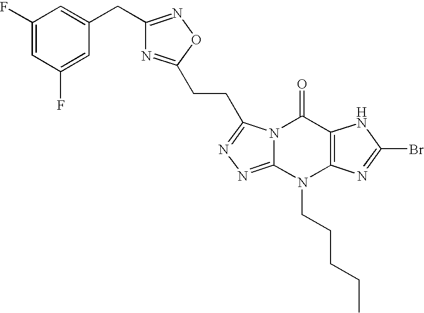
N12C(=NN=C1CCC1=NC(CC3=CC(F)=CC(F)=C3)=NO1)N(CCCCC)C1=C(C2=O)NC(Br)=N1
